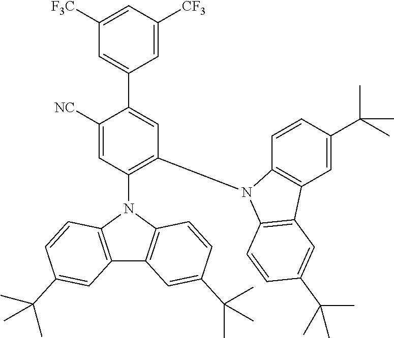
C12=C(N(C3=C(N4C5=C(C=C(C(C)(C)C)C=C5)C5=C4C=CC(C(C)(C)C)=C5)C=C(C4=CC([F3C])=CC([CF3])=C4)C([NC])=C3)C3=C1C=C(C(C)(C)C)C=C3)C=CC(C(C)(C)C)=C2
